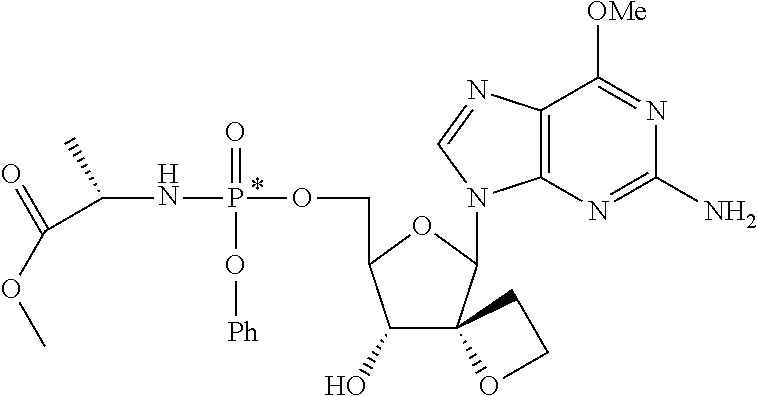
C1(O)C(COP(NC(C(OC)=O)C)(=O)O[Ph])OC(N2C3=C(C([OMe])=NC(N)=N3)N=C2)C12OCC2
